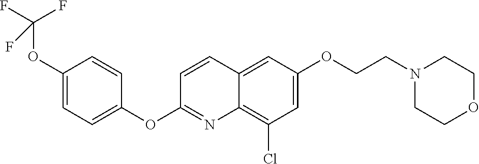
C1(OC(F)(F)F)=CC=C(OC2=NC3=C(Cl)C=C(OCCN4CCOCC4)C=C3C=C2)C=C1
